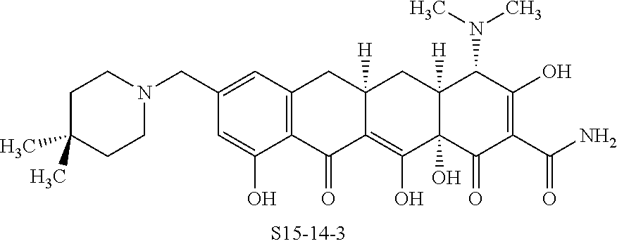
C1(CN2CCC(C)(C)CC2)=CC2=C(C(O)=C1)C(=O)C1=C(O)C3(O)C([H])(CC1([H])C2)C(N(C)C)C(O)=C(C(N)=O)C3=O
